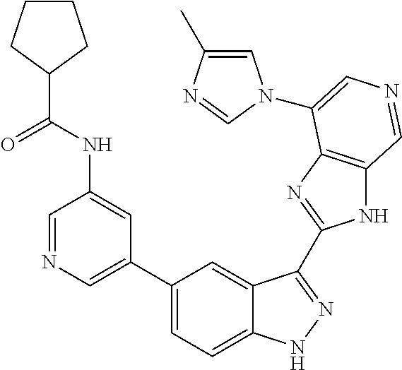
C1(C2=CN=CC(NC(C3CCCC3)=O)=C2)=CC=C2C(=C1)C(C1=NC3=C(N1)C=NC=C3N1C=C(C)N=C1)=NN2
